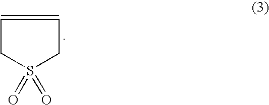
C1=CCS(=O)(=O)C1
